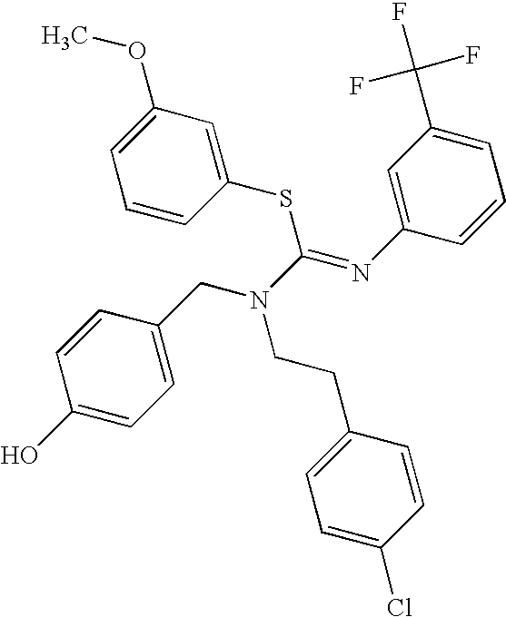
C1=C(CN(CCC2=CC=C(Cl)C=C2)C(=NC2=CC(C(F)(F)F)=CC=C2)SC2=CC(OC)=CC=C2)C=CC(O)=C1
